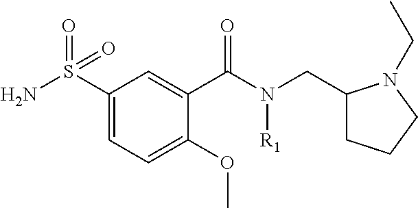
C1(S(N)(=O)=O)=CC=C(OC)C(C(N([R1])CC2CCCN2CC)=O)=C1
